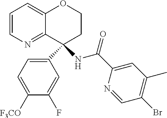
C1=CN=C2C(=C1)OCCC2(C1=CC=C([F3CO])C(F)=C1)NC(C1=CC(C)=C(Br)C=N1)=O
